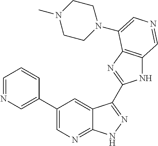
C1(C2=CN=CC=C2)=CN=C2C(=C1)C(C1=NC3=C(N1)C=NC=C3N1CCN(C)CC1)=NN2
